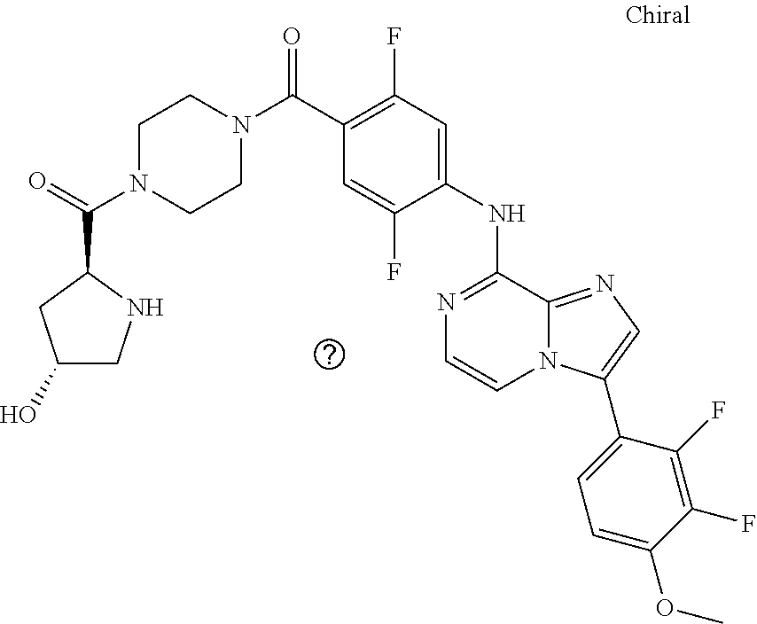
C(C1=C(F)C=C(NC2=NC=CN3C2=NC=C3C2=CC=C(OC)C(F)=C2F)C(F)=C1)(=O)N1CCN(C(=O)C2CC(O)CN2)CC1
